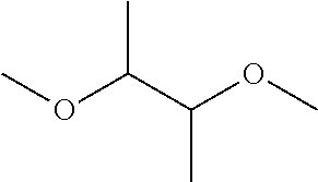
COC(C(OC)C)C
